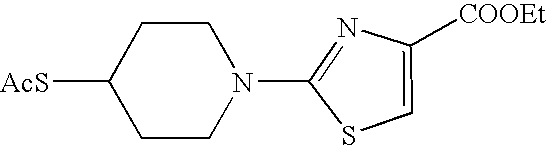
N1(C2=NC([COOEt])=CS2)CCC([AcS])CC1
